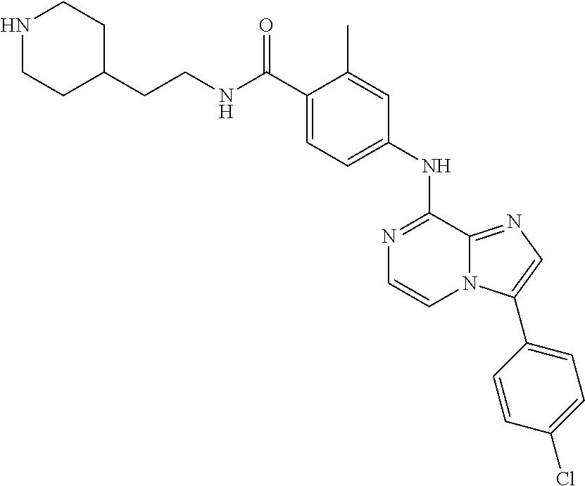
C1(C(NCCC2CCNCC2)=O)=CC=C(NC2=NC=CN3C2=NC=C3C2=CC=C(Cl)C=C2)C=C1C
